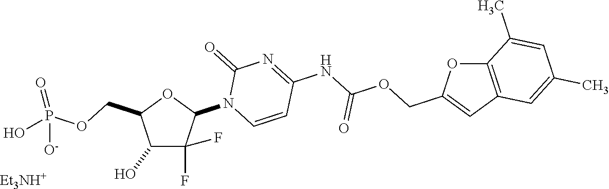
C1(O)C(F)(F)C(N2C=CC(NC(=O)OCC3=CC4=C(O3)C(C)=CC(C)=C4)=NC2=O)OC1COP(=O)([O-])O.[Et3NH+]
